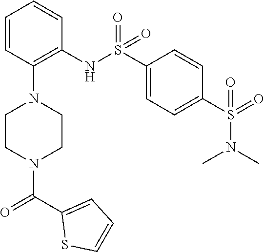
C1=CC=C(C(=O)N2CCN(C3=C(NS(=O)(=O)C4=CC=C(S(=O)(=O)N(C)C)C=C4)C=CC=C3)CC2)S1
